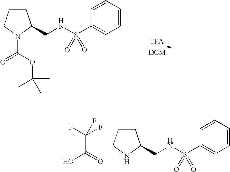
C1CCN(C(OC(C)(C)C)=O)C1CNS(C1=CC=CC=C1)(=O)=O.C(C(=O)O)(F)(F)F.C1CCNC1CNS(C1=CC=CC=C1)(=O)=O
